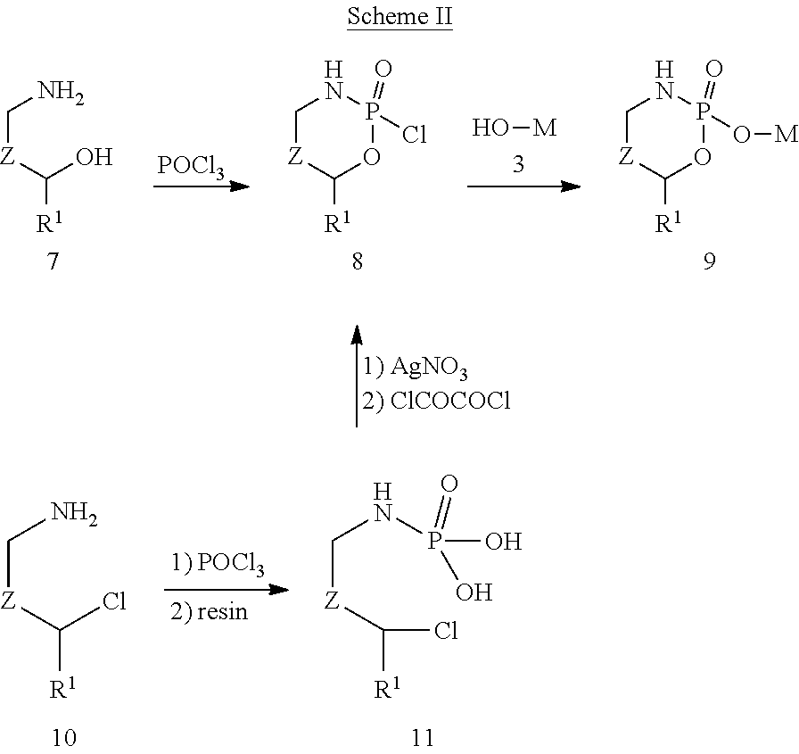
C([R1])([Z]CN)O.[POCl3].C1([R1])[Z]CNP(Cl)(=O)O1.O[M].C1([R1])[Z]CNP(O[M])(=O)O1.C([R1])([Z]CNP(O)(=O)O)Cl.C([R1])([Z]CN)Cl
